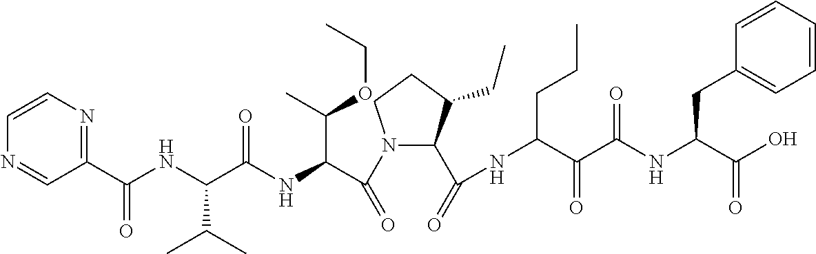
N1(C(C(NC(C(NC(C2=NC=CN=C2)=O)C(C)C)=O)C(C)OCC)=O)C(C(=O)NC(CCC)C(=O)C(=O)NC(CC2=CC=CC=C2)C(=O)O)C(CC)CC1
